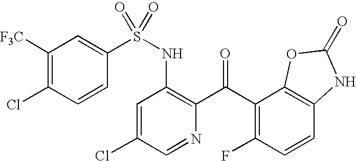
C1([F3C])=C(Cl)C=CC(S(NC2=C(C(C3=C(F)C=CC4=C3OC(=O)N4)=O)N=CC(Cl)=C2)(=O)=O)=C1
